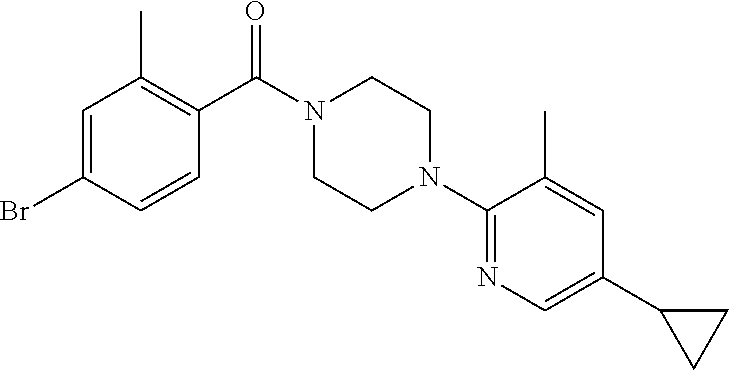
C1=C(Br)C=CC(C(N2CCN(C3=NC=C(C4CC4)C=C3C)CC2)=O)=C1C
